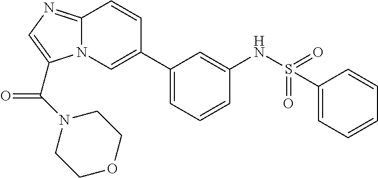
C12=NC=C(C(N3CCOCC3)=O)N1C=C(C1=CC=CC(NS(=O)(=O)C3=CC=CC=C3)=C1)C=C2
